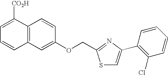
C12=C(C=C(OCC3=NC(C4=C(Cl)C=CC=C4)=CS3)C=C1)C=CC=C2[CO2H]
